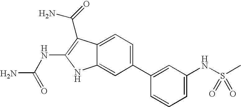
C1(C2=CC(NS(C)(=O)=O)=CC=C2)=CC=C2C(=C1)NC(NC(N)=O)=C2C(N)=O
